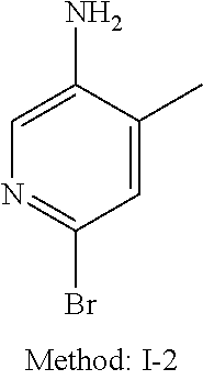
C1=C(C)C(N)=CN=C1Br
